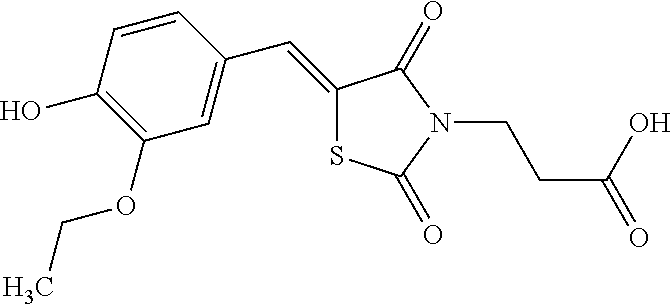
C1(=CC2=CC(OCC)=C(O)C=C2)SC(=O)N(CCC(=O)O)C1=O
